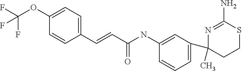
C1(C)(C2=CC=CC(NC(C=CC3=CC=C(OC(F)(F)F)C=C3)=O)=C2)CCSC(N)=N1
